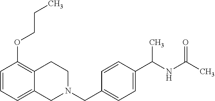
C1=CC=C2C(=C1OCCC)CCN(CC1=CC=C(C(NC(C)=O)C)C=C1)C2
